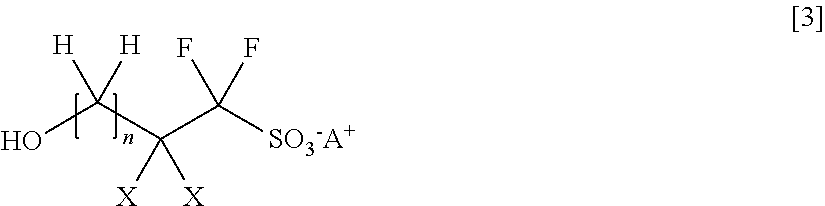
C(O)(C(C([SO3-A+])(F)F)([X])[X])([H])[H]
